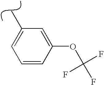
CC1=CC=CC(OC(F)(F)F)=C1
